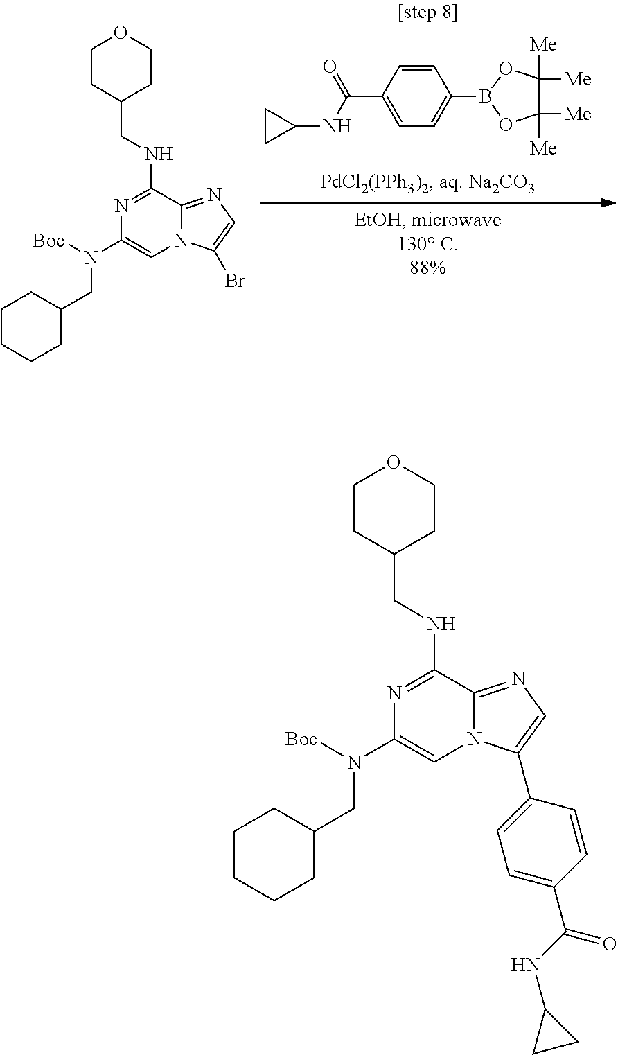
C1=CC(C(NC2CC2)=O)=CC=C1B1OC([Me])([Me])C([Me])([Me])O1.N1=C(NCC2CCOCC2)C2=NC=C(Br)N2C=C1N([Boc])CC1CCCCC1.N1=C(NCC2CCOCC2)C2=NC=C(C3=CC=C(C(NC4CC4)=O)C=C3)N2C=C1N([Boc])CC1CCCCC1
